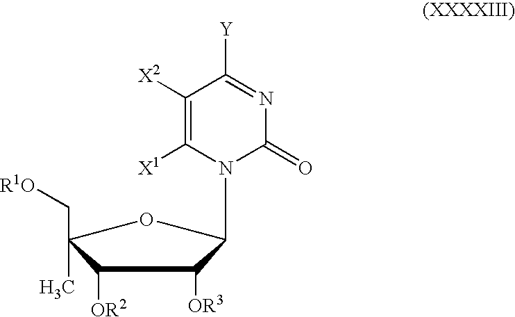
C1([OR2])C(C[R1O])(C)OC(N2C([X1])=C([X2])C([Y])=NC2=O)C1[OR3]
